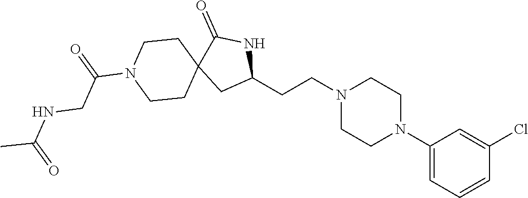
C1(CCN2CCN(C3=CC=CC(Cl)=C3)CC2)NC(=O)C2(C1)CCN(C(=O)CNC(C)=O)CC2
